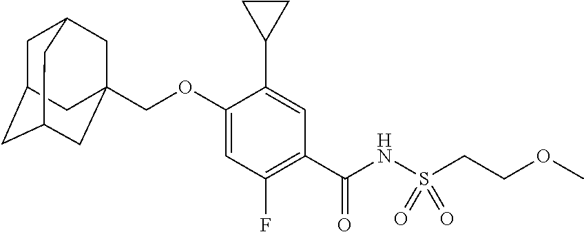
C1(C(NS(CCOC)(=O)=O)=O)=C(F)C=C(OCC23CC4CC(CC(C2)C4)C3)C(C2CC2)=C1
